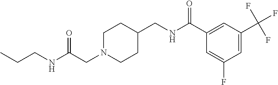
C(CN1CCC(CNC(C2=CC(C(F)(F)F)=CC(F)=C2)=O)CC1)(NCCC)=O
